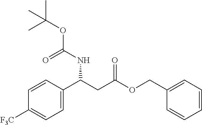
C1([F3C])=CC=C(C(CC(OCC2=CC=CC=C2)=O)NC(OC(C)(C)C)=O)C=C1
